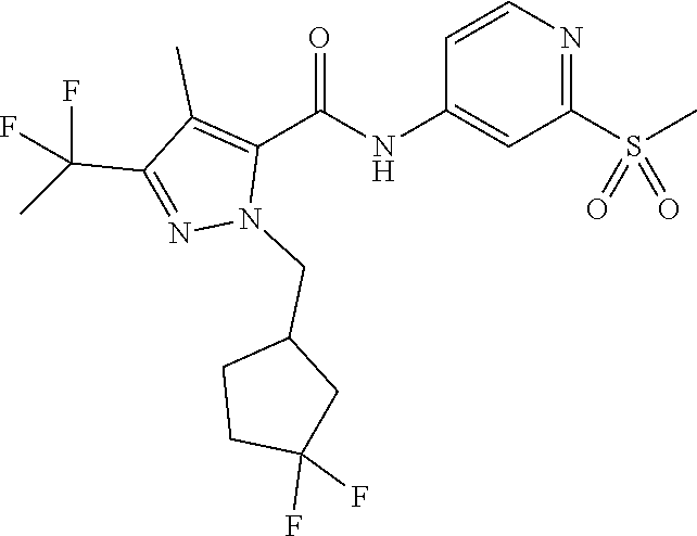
C1=CN=C(S(C)(=O)=O)C=C1NC(C1=C(C)C(C(C)(F)F)=NN1CC1CCC(F)(F)C1)=O
